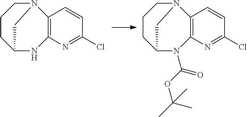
C12=C(N=C(Cl)C=C1)NC1CCCN2C1.C12=C(N=C(Cl)C=C1)N(C(OC(C)(C)C)=O)C1CCCN2C1
